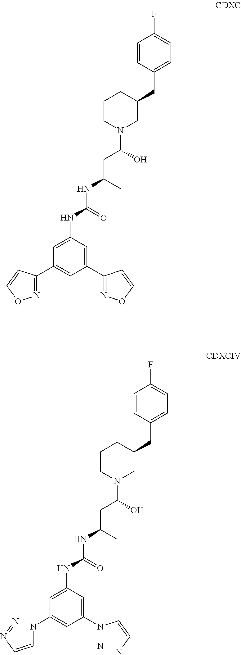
C1=CC(CC2CCCN(C(CC(NC(=O)NC3=CC(NC=CN=N)=CC(NC=CN)=C3)C)O)C2)=CC=C1F.N.C1=CC(CC2CCCN(C(CC(NC(=O)NC3=CC(C4=NOC=C4)=CC(C4=NOC=C4)=C3)C)O)C2)=CC=C1F
